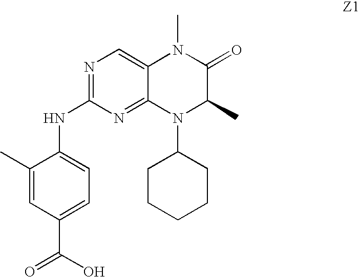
C12=CN=C(NC3=CC=C(C(O)=O)C=C3C)N=C1N(C1CCCCC1)C(C)C(=O)N2C
